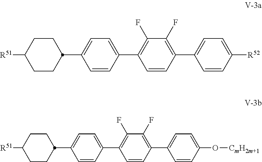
[R51]C1CCC(C2=CC=C(C3=C(F)C(F)=C(C4=CC=C([R52])C=C4)C=C3)C=C2)CC1.[R51]C1CCC(C2=CC=C(C3=C(F)C(F)=C(C4=CC=C(O[CmH2m+1])C=C4)C=C3)C=C2)CC1
